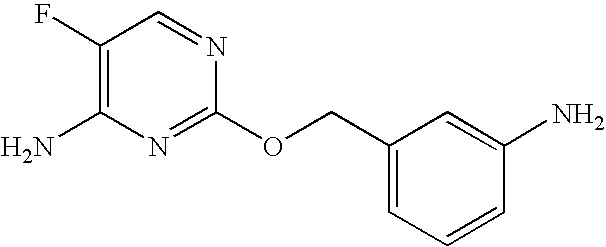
C1(F)=C(N)N=C(OCC2=CC=CC(N)=C2)N=C1
